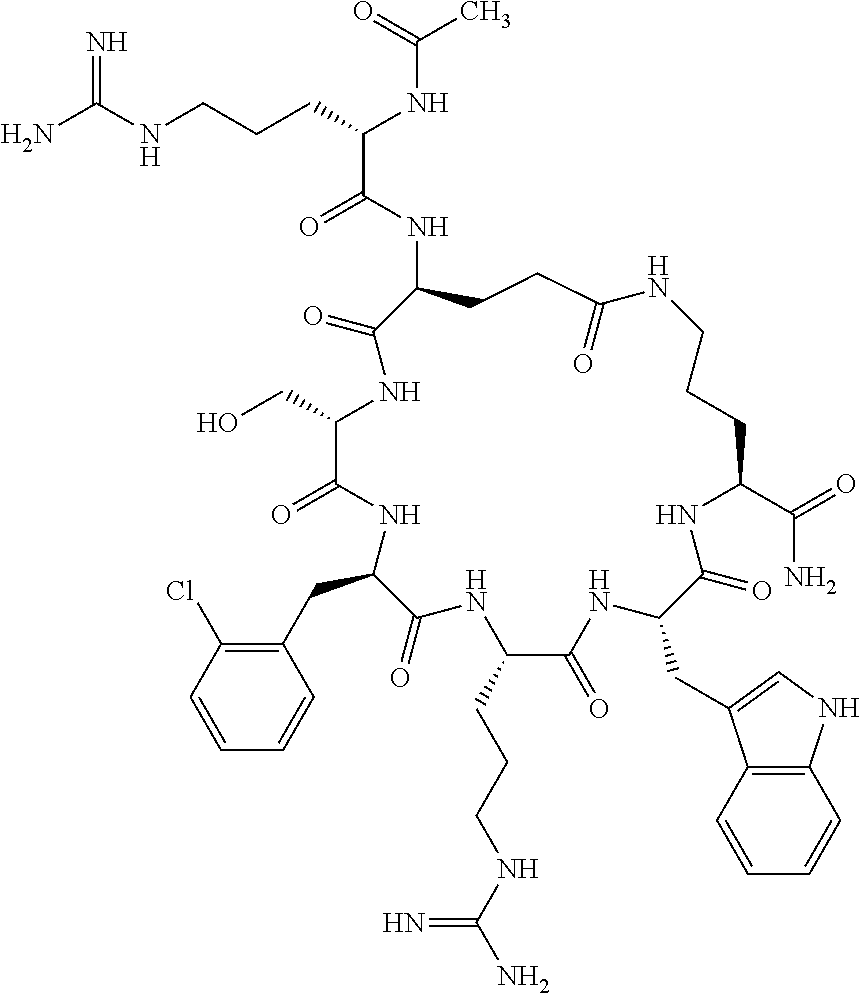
NC(NCCCC(NC(C)=O)C(=O)NC1CCC(=O)NCCCC(C(=O)N)NC(=O)C(CC2=CNC3=C2C=CC=C3)NC(=O)C(CCCNC(N)=N)NC(=O)C(CC2=C(Cl)C=CC=C2)NC(=O)C(CO)NC1=O)=N
